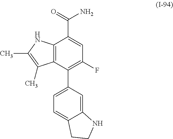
C12=C(C(C3=CC=C4C(=C3)NCC4)=C(F)C=C1C(=O)N)C(C)=C(C)N2
